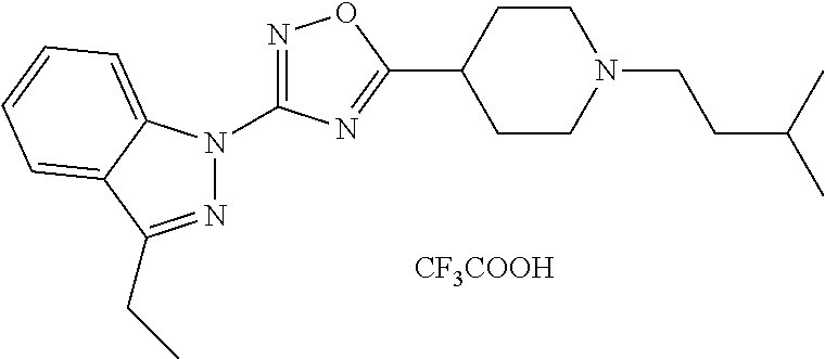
CCC1=NN(C2=NOC(C3CCN(CCC(C)C)CC3)=N2)C2=CC=CC=C21.[CF3COOH]
